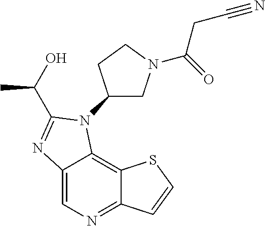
C12=CN=C3C(=C1N(C1CN(C(=O)CC#N)CC1)C(C(O)C)=N2)SC=C3
